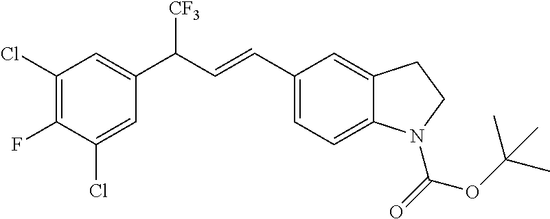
C1(Cl)=C(F)C(Cl)=CC(C(C=CC2=CC=C3C(=C2)CCN3C(=O)OC(C)(C)C)[CF3])=C1
